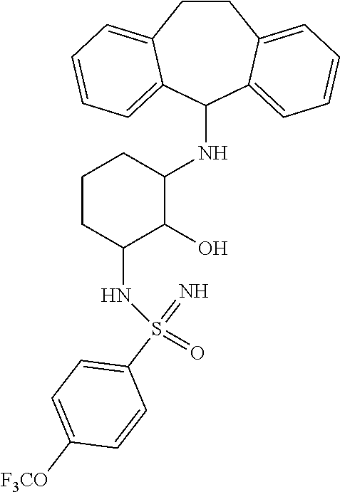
C1CC2=CC=CC=C2C(NC2CCCC(NS(=O)(C3=CC=C([F3CO])C=C3)=N)C2O)C2=CC=CC=C12
